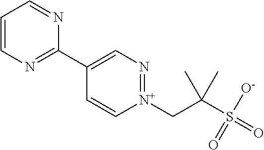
C1=CN=C(C2=CN=[N+](CC(S(=O)([O-])=O)(C)C)C=C2)N=C1
